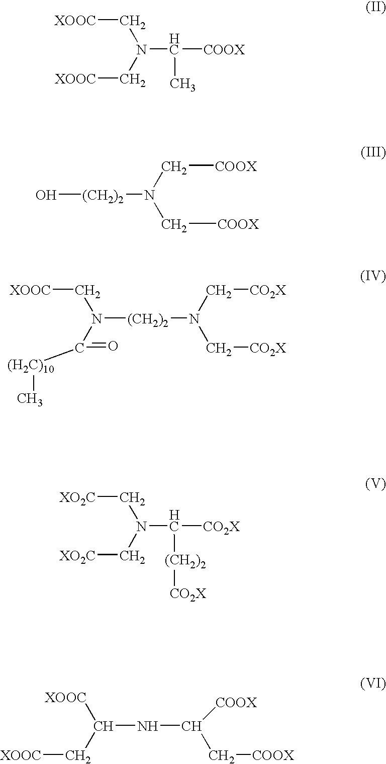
[XOOC]CN(C([COOX])C)C[XOOC].O[(CH2)2]N(C[COOX])C[COOX].[XOOC]CN(C([(H2C)10]C)=O)[(CH2)2]N(C[CO2X])C[CO2X].[XO2C]CN(C([CO2X])[(CH2)2][CO2X])C[XO2C].[XOOC]C(NC([COOX])C[COOX])C[XOOC]
